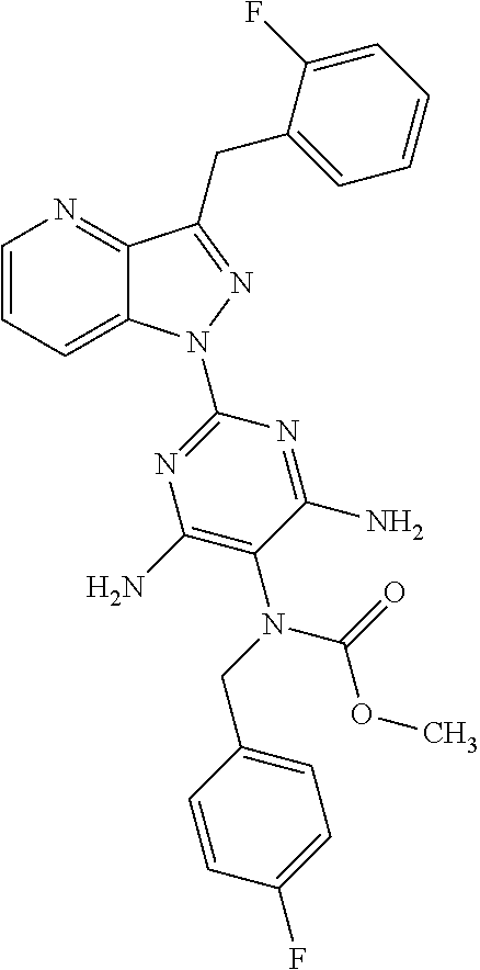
C1=CC=C2C(=N1)C(CC1=CC=CC=C1F)=NN2C1=NC(N)=C(N(C(OC)=O)CC2=CC=C(F)C=C2)C(N)=N1
